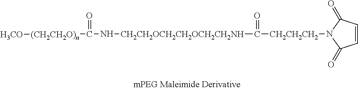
[CH2CH2CH2](N1C(=O)C=CC1=O)C([CH2CH2OCH2CH2OCH2CH2NH]NC([(CH2CH2O)n][H3CO])=O)=O
